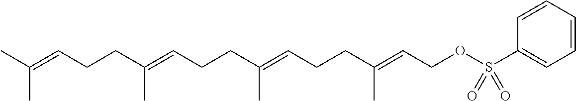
CC(=CCCC(=CCCC(=CCCC(=CCOS(C1=CC=CC=C1)(=O)=O)C)C)C)C
